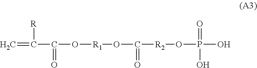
C=C(C(O[R1]OC([R2]OP(O)(O)=O)=O)=O)[R]
